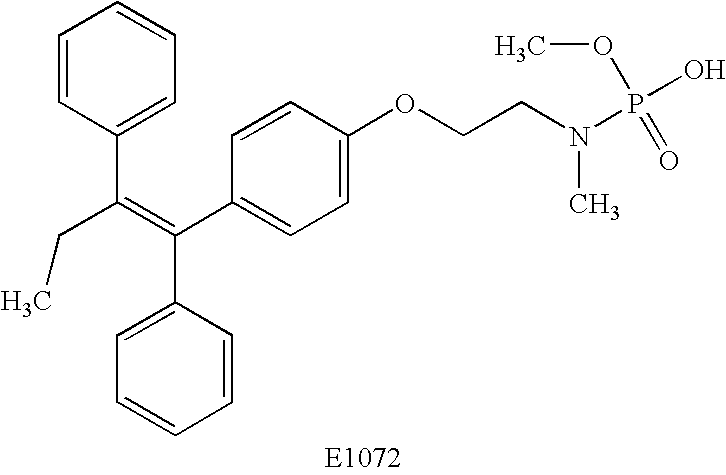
C1=CC(C(=C(C2=CC=C(OCCN(P(O)(=O)OC)C)C=C2)C2=CC=CC=C2)CC)=CC=C1
